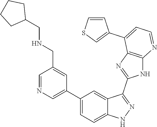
C1=NC=C(C2=CC=C3C(=C2)C(C2=NC4=C(N2)N=CC=C4C2=CSC=C2)=NN3)C=C1CNCC1CCCC1
